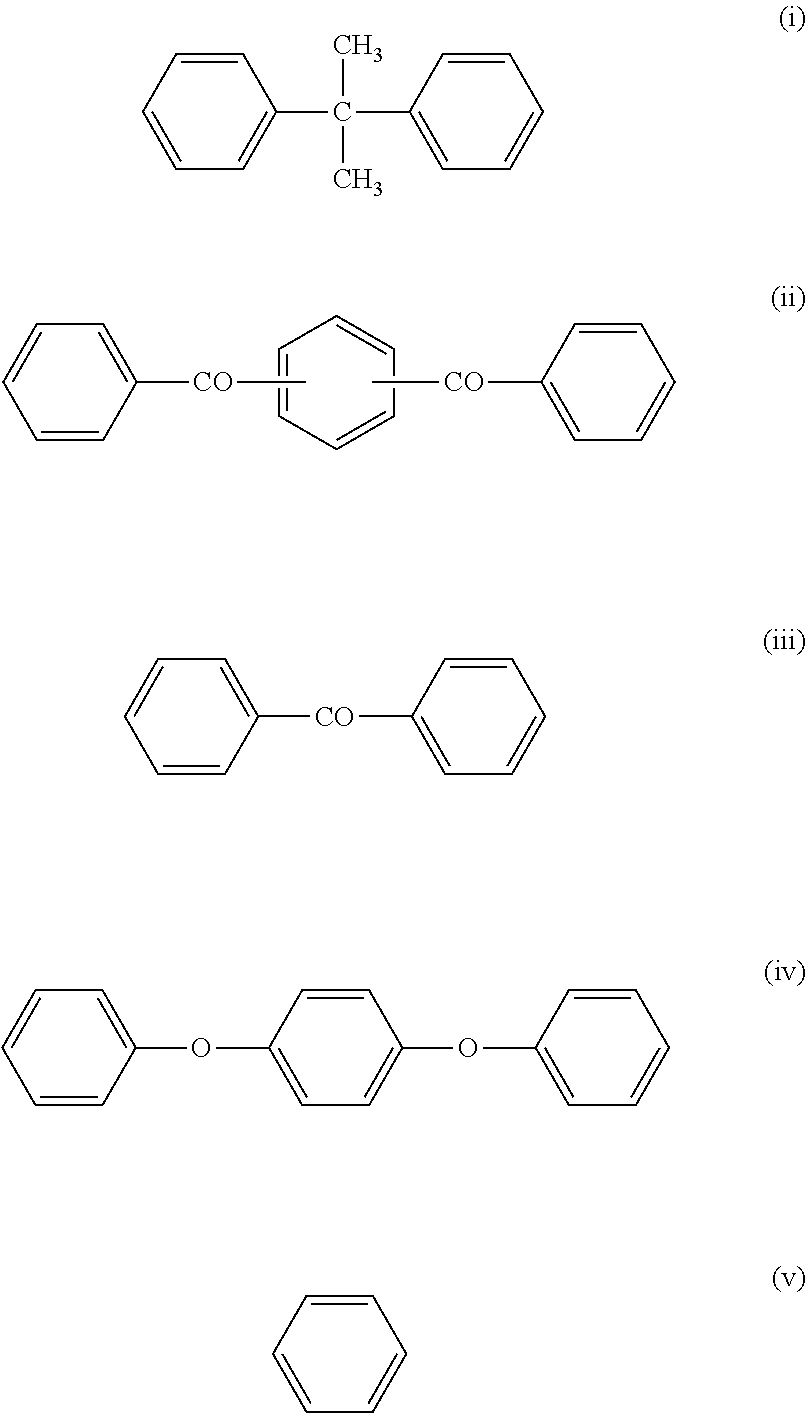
C1=CC=CC([CO]C)=C1.C1=CC=CC=C1.C1([CO]C)=CC=CC=C1.C1=CC=CC=C1C(C1=CC=CC=C1)(C)C.C1=CC=CC([CO]C2=CC=CC=C2)=C1.C1=CC=CC(OC2=CC=C(OC3=CC=CC=C3)C=C2)=C1.C1=CC=CC=C1
